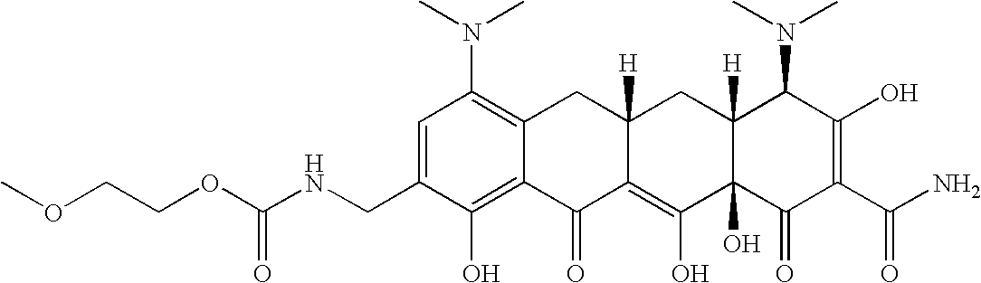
C1=C(CNC(OCCOC)=O)C(O)=C2C(=C1N(C)C)CC1([H])C(=C(O)C3(O)C([H])(C1)C(N(C)C)C(O)=C(C(N)=O)C3=O)C2=O
